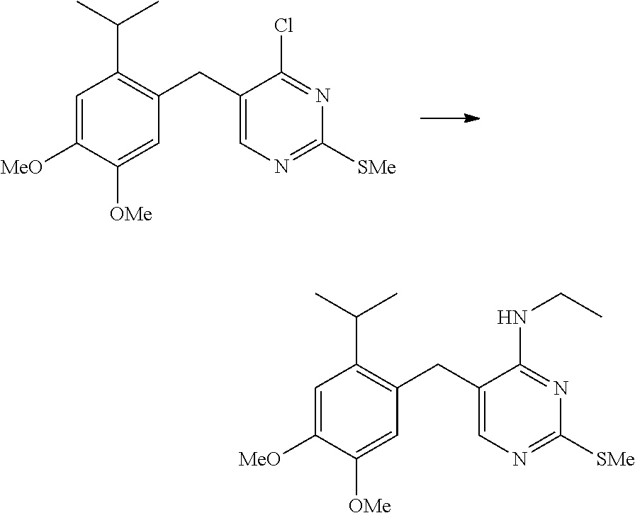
N1=C(Cl)C(CC2=C(C(C)C)C=C([MeO])C([OMe])=C2)=CN=C1[SMe].N1=C([SMe])N=C(NCC)C(CC2=C(C(C)C)C=C([MeO])C([OMe])=C2)=C1
